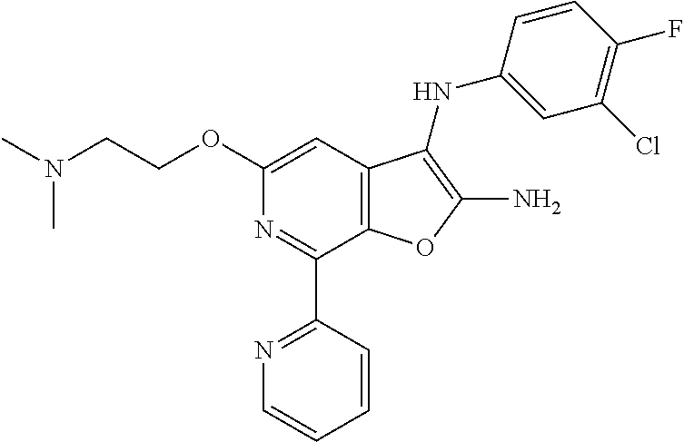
C1(OCCN(C)C)=CC2=C(C(C3=NC=CC=C3)=N1)OC(N)=C2NC1=CC(Cl)=C(F)C=C1
